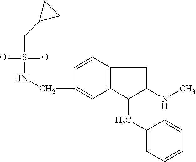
C1=CC2=C(C=C1CNS(=O)(=O)CC1CC1)C(CC1=CC=CC=C1)C(NC)C2
